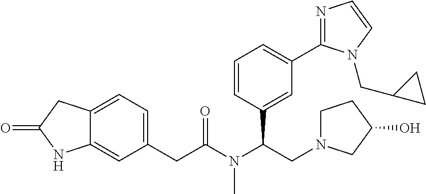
C12=CC=C(CC(N(C(CN3CCC(O)C3)C3=CC(C4=NC=CN4CC4CC4)=CC=C3)C)=O)C=C1NC(=O)C2
